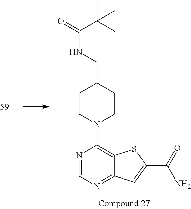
N1=CN=C2C(=C1N1CCC(CNC(C(C)(C)C)=O)CC1)SC(C(=O)N)=C2
